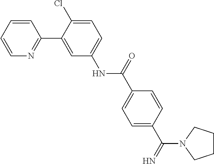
C1=CC=CN=C1C1=CC(NC(C2=CC=C(C(=N)N3CCCC3)C=C2)=O)=CC=C1Cl
